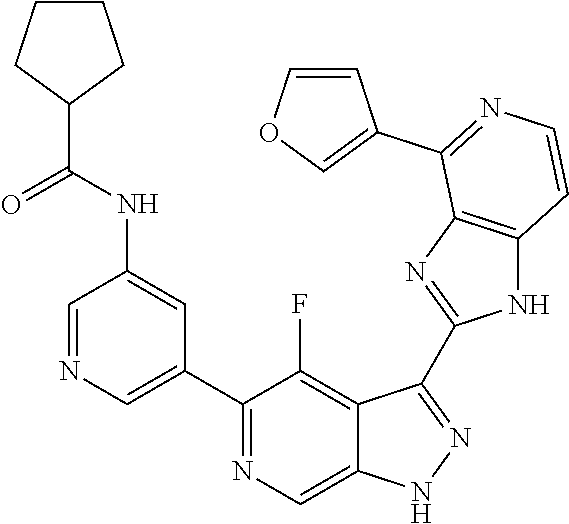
C1=NC=C(C2=NC=C3C(=C2F)C(C2=NC4=C(N2)C=CN=C4C2=COC=C2)=NN3)C=C1NC(C1CCCC1)=O
